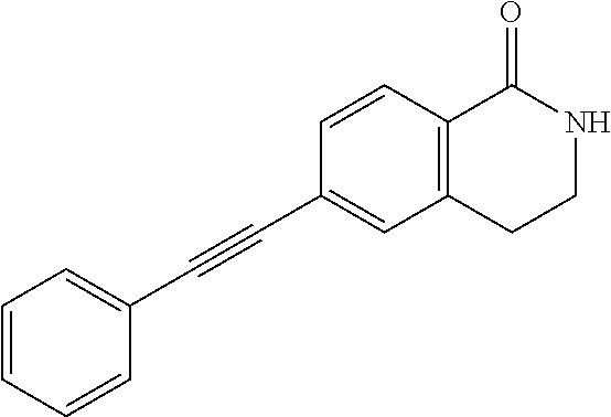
C1=CC=CC(C#CC2=CC3=C(C=C2)C(=O)NCC3)=C1
